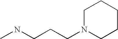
C1CCCN(CCCNC)C1
